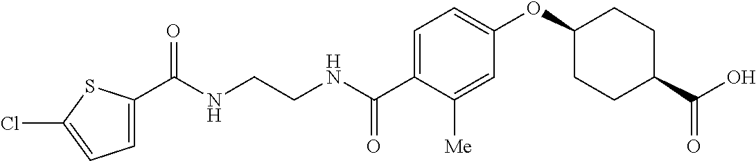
C1=C(C(NCCNC(C2=CC=C(OC3CCC(C(O)=O)CC3)C=C2[Me])=O)=O)SC(Cl)=C1
